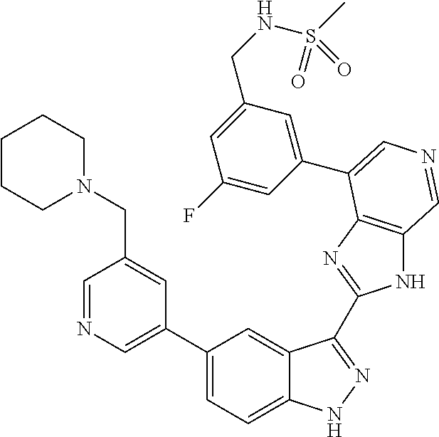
C1(C2=CN=CC(CN3CCCCC3)=C2)=CC=C2C(=C1)C(C1=NC3=C(N1)C=NC=C3C1=CC(CNS(C)(=O)=O)=CC(F)=C1)=NN2
